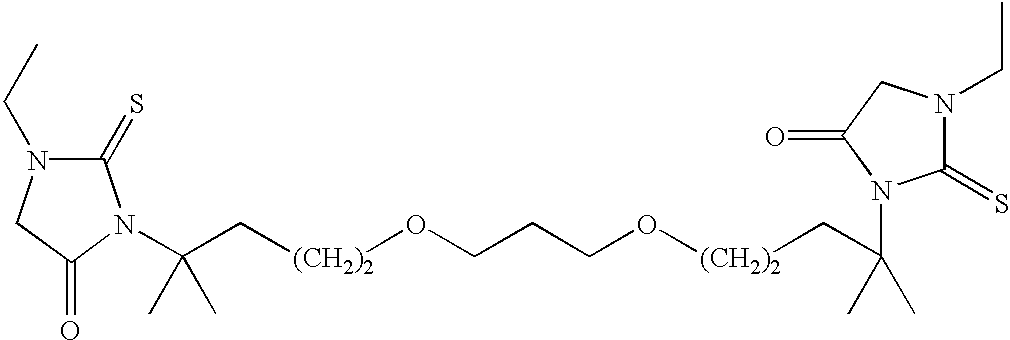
C1(=S)N(CC)CC(=O)N1C(C[(CH2)2]OCCCO[(CH2)2]CC(C)(C)N1C(=S)N(CC)CC1=O)(C)C
